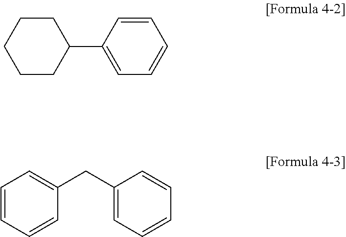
C1CCC(C2=CC=CC=C2)CC1.C1=CC=CC(CC2=CC=CC=C2)=C1
